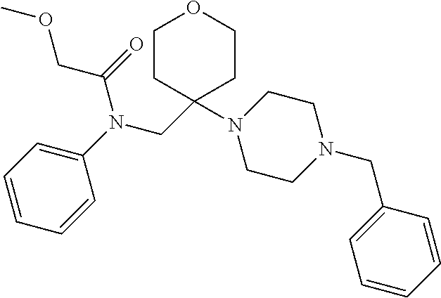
C1=CC=C(N(CC2(N3CCN(CC4=CC=CC=C4)CC3)CCOCC2)C(=O)COC)C=C1
